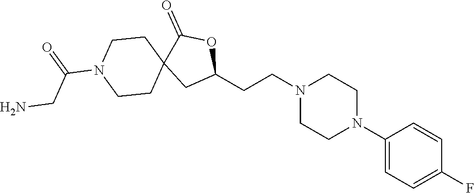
C1(N2CCN(CCC3OC(=O)C4(C3)CCN(C(CN)=O)CC4)CC2)=CC=C(F)C=C1
